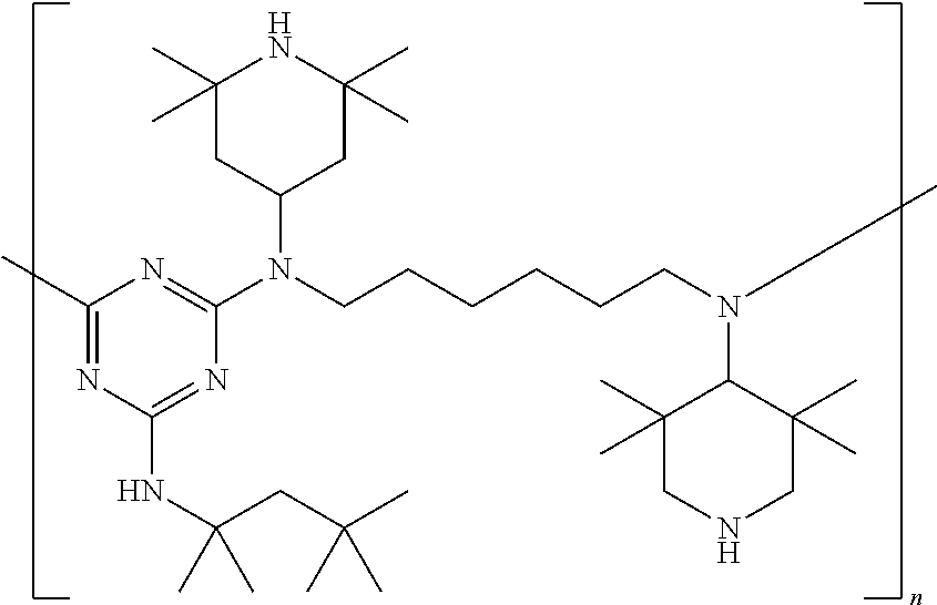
C1(C)(C)CC(N(C2=NC(C)=NC(NC(CC(C)(C)C)(C)C)=N2)CCCCCCN(C2C(C)(C)CNCC2(C)C)C)CC(C)(C)N1
